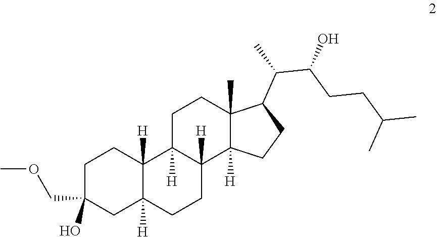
C1C(O)(COC)CC2([H])C([H])(C1)C1([H])C([H])(CC2)C2([H])C(C)(CC1)C(C(C(CCC(C)C)O)C)CC2
